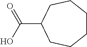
C1CCCC(C(O)=O)CC1
